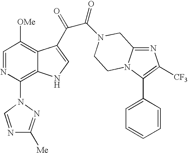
C1=NC(N2N=C([Me])N=C2)=C2C(=C1[OMe])C(C(=O)C(=O)N1CC3=NC([CF3])=C(C4=CC=CC=C4)N3CC1)=CN2
